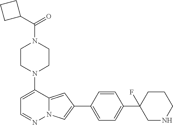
N1(C2=CC=NN3C2=CC(C2=CC=C(C4(F)CNCCC4)C=C2)=C3)CCN(C(C2CCC2)=O)CC1
